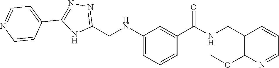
C1(CNC2=CC=CC(C(=O)NCC3=C(OC)N=CC=C3)=C2)=NN=C(C2=CC=NC=C2)N1
